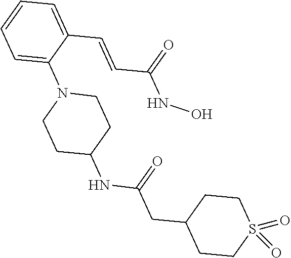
C1=C(C=CC(NO)=O)C(N2CCC(NC(=O)CC3CCS(=O)(=O)CC3)CC2)=CC=C1
